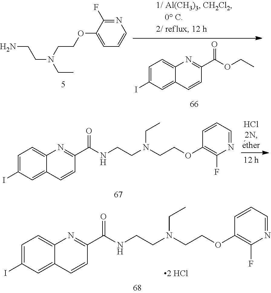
C1=C(I)C=C2C(=C1)N=C(C(OCC)=O)C=C2.NCCN(CC)CCOC1=CC=CN=C1F.C1=C(I)C=C2C(=C1)N=C(C(NCCN(CCOC1=C(F)N=CC=C1)CC)=O)C=C2.[2 HCl].C1=C(I)C=C2C(=C1)N=C(C(NCCN(CCOC1=C(F)N=CC=C1)CC)=O)C=C2
